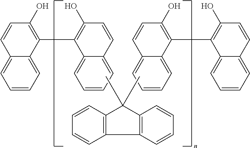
C1=CC=C2C(=C1)C(C1=C(O)C=CC3=CC=CC=C13)=C(O)C=C2.CC1(C)C2=C(C3=C1C=CC=C3)C=CC=C2.C1=CC(O)=C(C2=C(O)C=CC3=CC=CC=C23)C2=CC=CC=C12
